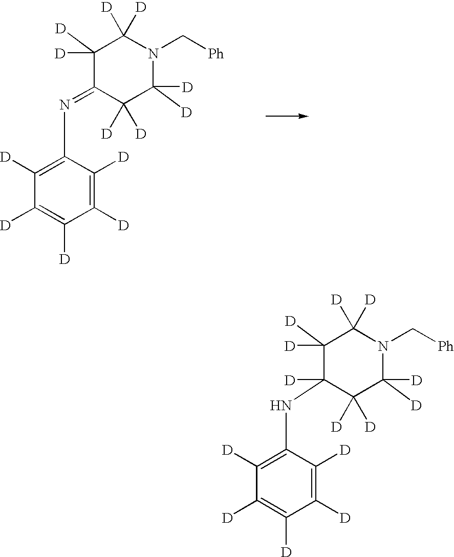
C1([D])([D])C(=NC2=C([D])C([D])=C([D])C([D])=C2[D])C([D])([D])C([D])([D])N(C[Ph])C1([D])[D].C1([D])([D])C(NC2=C([D])C([D])=C([D])C([D])=C2[D])([D])C([D])([D])C([D])([D])N(C[Ph])C1([D])[D]
